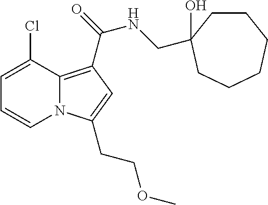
C1=C(Cl)C2=C(C(NCC3(O)CCCCCC3)=O)C=C(CCOC)N2C=C1
